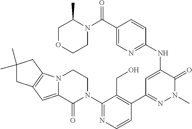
C1(N2CCN3C(=CC4=C3CC(C)(C)C4)C2=O)=NC=CC(C2=NN(C)C(=O)C(NC3=NC=C(C(=O)N4C(C)COCC4)C=C3)=C2)=C1CO
